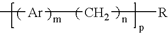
C[Ar]C[R]
